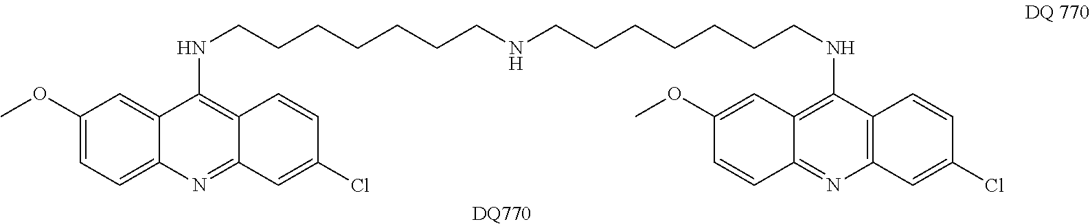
C12=NC3=CC=C(OC)C=C3C(NCCCCCCCNCCCCCCCNC3=C4C(=NC5=C3C=CC(Cl)=C5)C=CC(OC)=C4)=C1C=CC(Cl)=C2.[DQ770]
